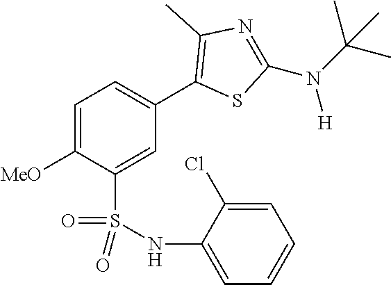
C1=C([MeO])C(S(NC2=CC=CC=C2Cl)(=O)=O)=CC(C2=C(C)N=C(N(C(C)(C)C)[H])S2)=C1
